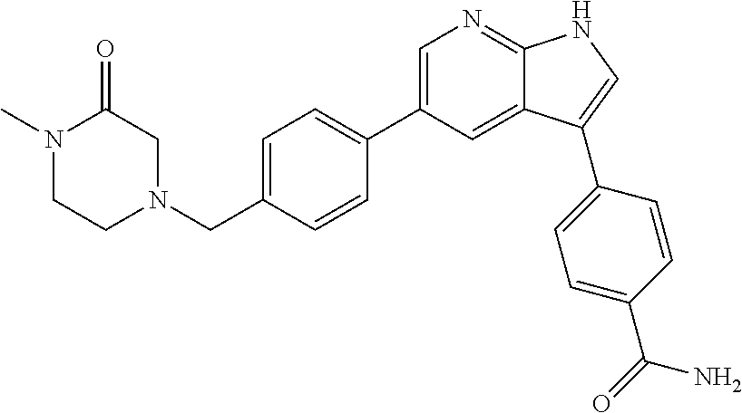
C1(C2=CN=C3C(=C2)C(C2=CC=C(C(=O)N)C=C2)=CN3)=CC=C(CN2CC(=O)N(C)CC2)C=C1
